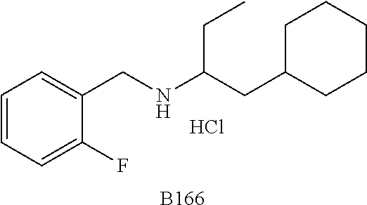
C1=CC=C(F)C(CNC(CC2CCCCC2)CC)=C1.[B166].Cl
